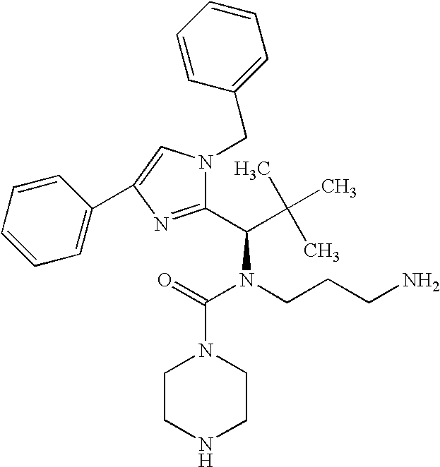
C1(C(C(C)(C)C)N(C(=O)N2CCNCC2)CCCN)=NC(C2=CC=CC=C2)=CN1CC1=CC=CC=C1
